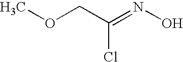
COCC(=NO)Cl
